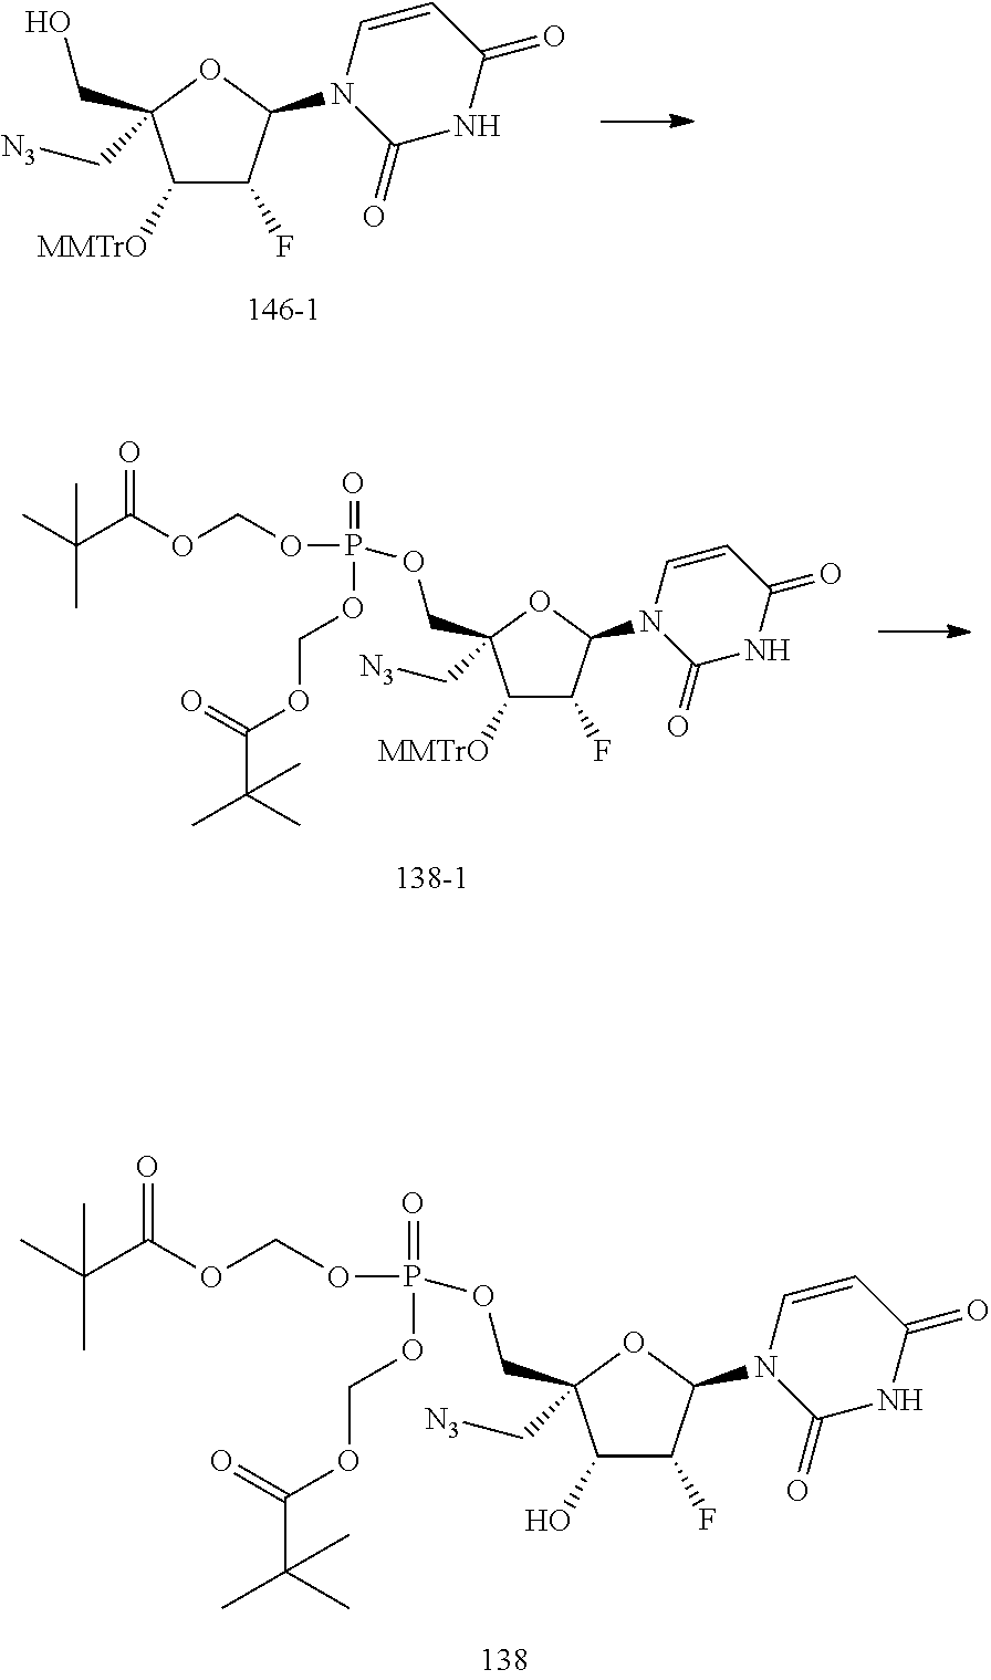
C1([MMTrO])C(F)C(N2C(=O)NC(=O)C=C2)OC1(CO)C[N3].C1([MMTrO])C(F)C(N2C(=O)NC(=O)C=C2)OC1(COP(=O)(OCOC(=O)C(C)(C)C)OCOC(C(C)(C)C)=O)C[N3].C1(O)C(F)C(N2C(=O)NC(=O)C=C2)OC1(COP(=O)(OCOC(=O)C(C)(C)C)OCOC(C(C)(C)C)=O)C[N3]
